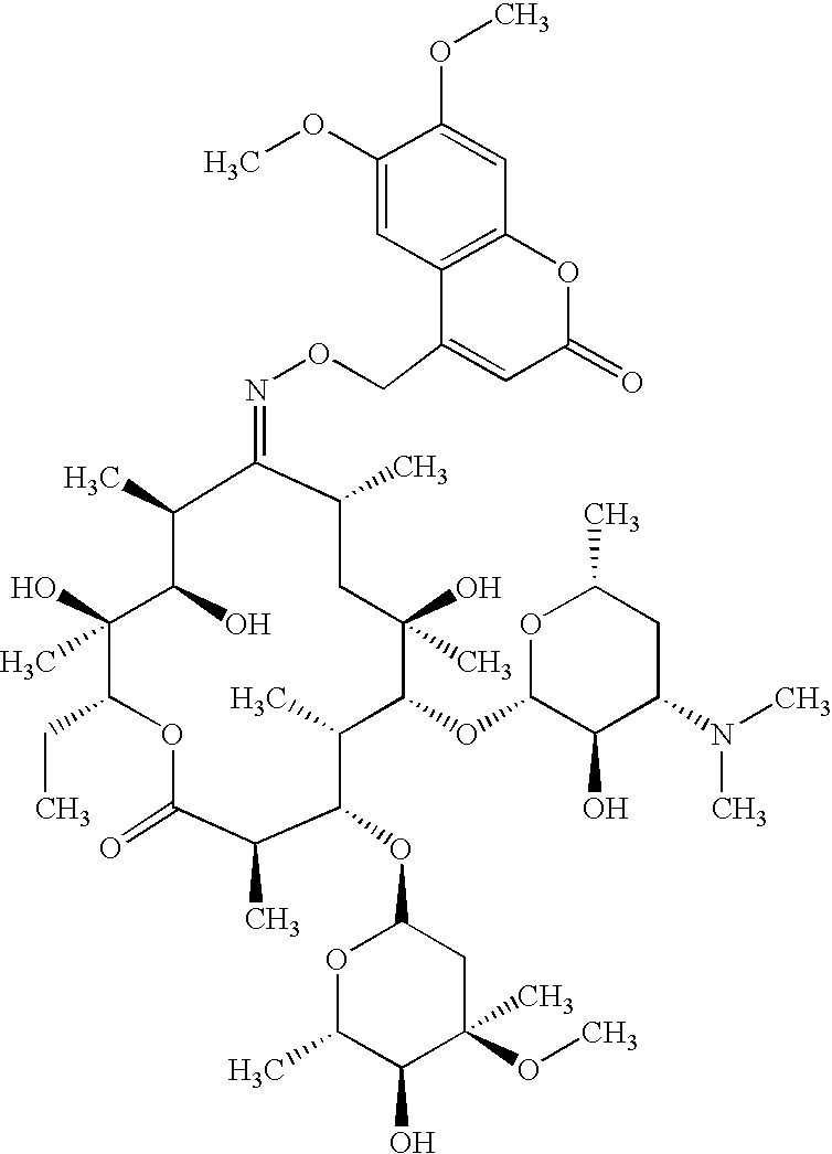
O1C(=O)C(C)C(OC2OC(C)C(O)C(C)(OC)C2)C(C)C(OC2C(O)C(N(C)C)CC(C)O2)C(O)(C)CC(C)C(=NOCC2=CC(=O)OC3=C2C=C(OC)C(OC)=C3)C(C)C(O)C(O)(C)C1CC
